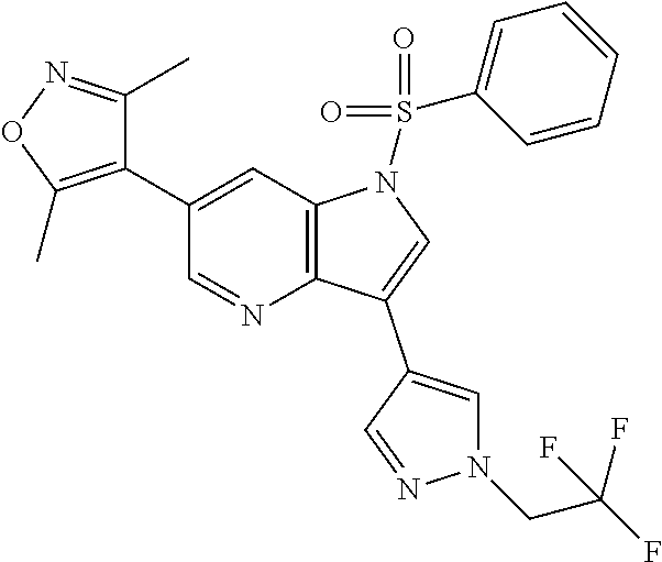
C12=C(C=C(C3=C(C)ON=C3C)C=N1)N(S(C1=CC=CC=C1)(=O)=O)C=C2C1=CN(CC(F)(F)F)N=C1
